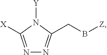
N1=C([X])N([Y])C(CB[Z])=N1
